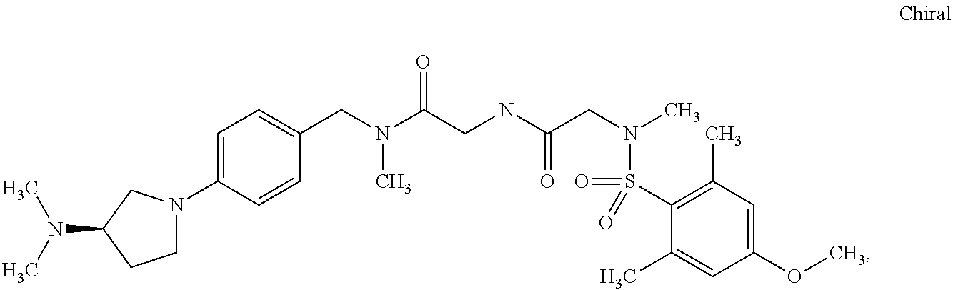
C1N(C2=CC=C(CN(C(CNC(CN(C)S(=O)(C3=C(C)C=C(OC)C=C3C)=O)=O)=O)C)C=C2)CC(N(C)C)C1
